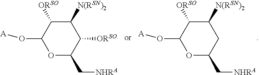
C1([N(RSN)2])C([ORSO])C(O[A])OC(C[NHRA])C1.C1([N(RSN)2])C([ORSO])C(O[A])OC(C[NHRA])C1[ORSO]
